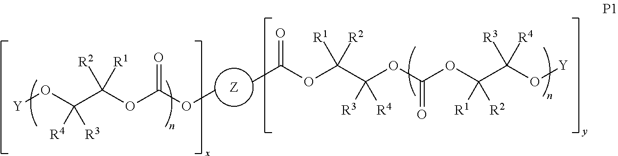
[Z].COC(OC(C(O[Y])([R4])[R3])([R2])[R1])=O.CC(OC(C(OC(OC(C(O[Y])([R3])[R4])([R1])[R2])=O)([R3])[R4])([R1])[R2])=O
